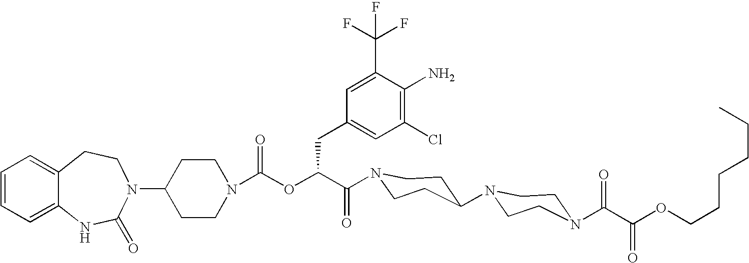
C12=CC=CC=C1NC(=O)N(C1CCN(C(OC(C(=O)N3CCC(N4CCN(C(C(OCCCCCC)=O)=O)CC4)CC3)CC3=CC(Cl)=C(N)C(C(F)(F)F)=C3)=O)CC1)CC2
